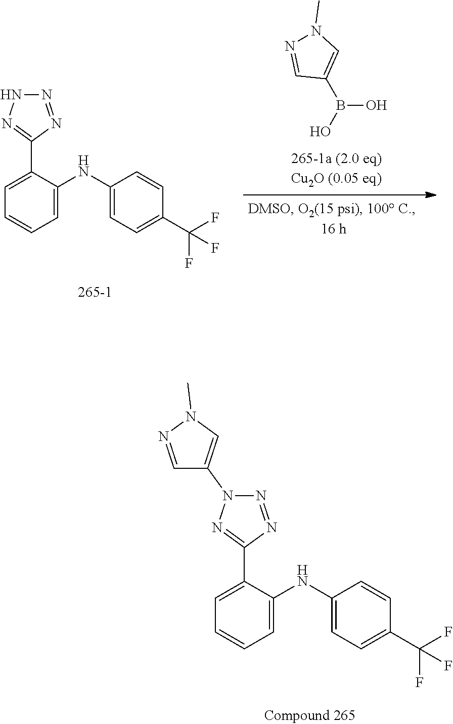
B(O)(O)C1=CN(C)N=C1.C1=CC=C(NC2=CC=C(C(F)(F)F)C=C2)C(C2=NNN=N2)=C1.C1=CC=C(NC2=CC=C(C(F)(F)F)C=C2)C(C2=NN(C3=CN(C)N=C3)N=N2)=C1
